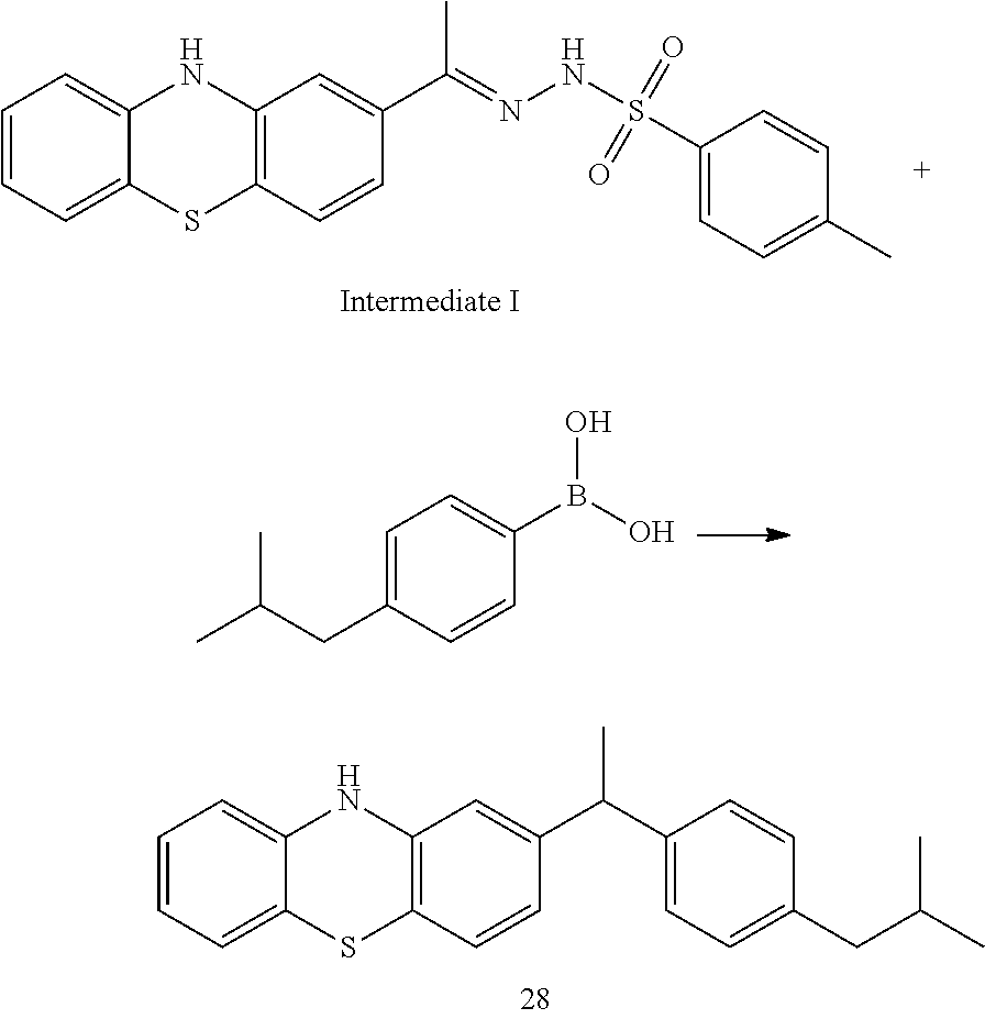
C12=C(NC3=CC=CC=C3S1)C=C(C(C)=NNS(=O)(=O)C1=CC=C(C)C=C1)C=C2.C1(CC(C)C)=CC=C(B(O)O)C=C1.C1=CC=C2C(=C1)SC1=C(N2)C=C(C(C2=CC=C(CC(C)C)C=C2)C)C=C1
